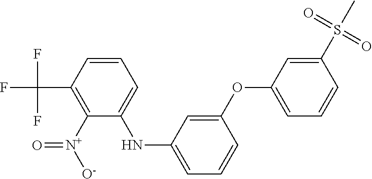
N(C1=CC=CC(OC2=CC=CC(S(C)(=O)=O)=C2)=C1)C1=CC=CC(C(F)(F)F)=C1[N+](=O)[O-]
